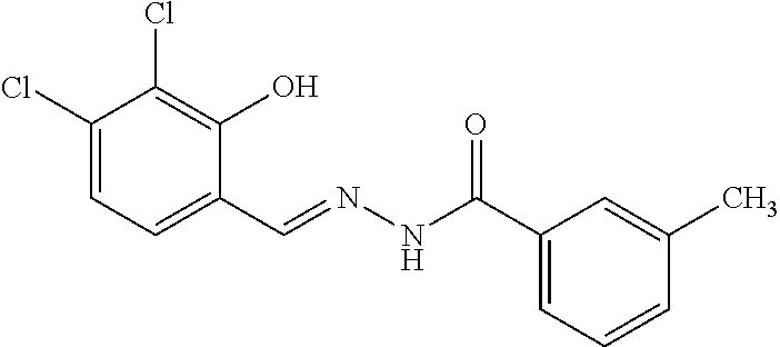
C1(Cl)=CC=C(C=NNC(C2=CC=CC(C)=C2)=O)C(O)=C1Cl
